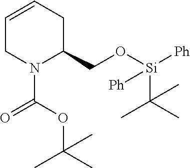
C1=CCC(CO[Si]([Ph])(C(C)(C)C)[Ph])N(C(OC(C)(C)C)=O)C1
